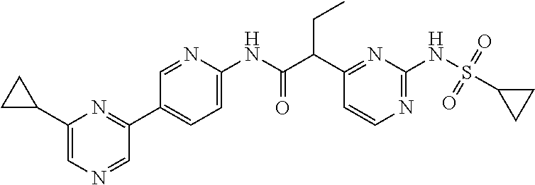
C1(C(C(NC2=CC=C(C3=NC(C4CC4)=CN=C3)C=N2)=O)CC)=NC(NS(=O)(=O)C2CC2)=NC=C1
